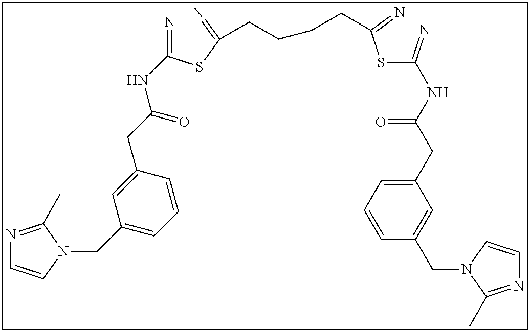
N=C(SC(=N)CCCCC(SC(=N)NC(CC1=CC=CC(CN2C(C)=NC=C2)=C1)=O)=N)NC(CC1=CC(CN2C(C)=NC=C2)=CC=C1)=O
